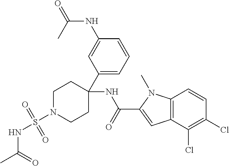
C12=C(C=C(C(NC3(C4=CC=CC(NC(C)=O)=C4)CCN(S(NC(C)=O)(=O)=O)CC3)=O)N1C)C(Cl)=C(Cl)C=C2
